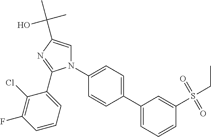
C1(C2=CC=CC(S(CC)(=O)=O)=C2)=CC=C(N2C=C(C(C)(O)C)N=C2C2=CC=CC(F)=C2Cl)C=C1
